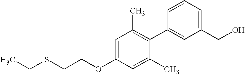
C1=C(OCCSCC)C=C(C)C(C2=CC(CO)=CC=C2)=C1C
